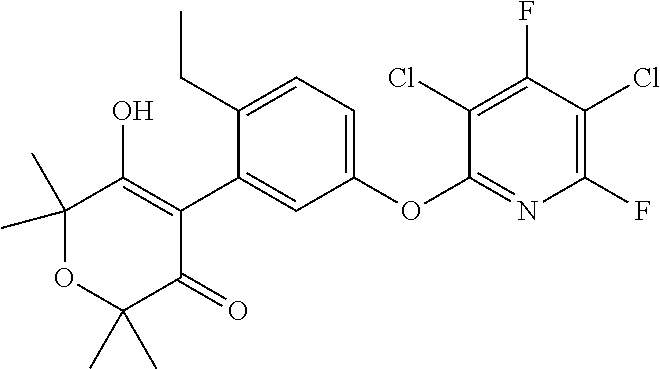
C1(C2=CC(OC3=NC(F)=C(Cl)C(F)=C3Cl)=CC=C2CC)=C(O)C(C)(C)OC(C)(C)C1=O
